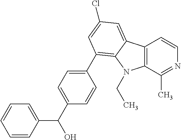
C12=C(C(C)=NC=C1)N(CC)C1=C(C3=CC=C(C(C4=CC=CC=C4)O)C=C3)C=C(Cl)C=C21
